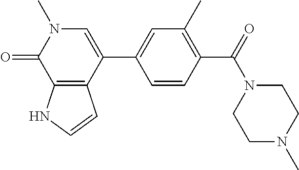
C12=C(C(=O)N(C)C=C1C1=CC(C)=C(C(N3CCN(C)CC3)=O)C=C1)NC=C2
